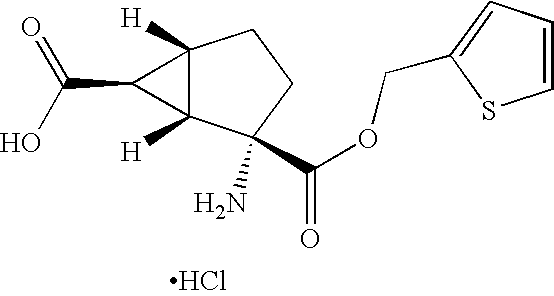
Cl.C12([H])C([H])(C(N)(C(OCC3=CC=CS3)=O)CC1)C2C(O)=O
